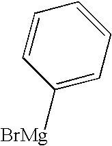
C1=CC=CC=C1[BrMg]
